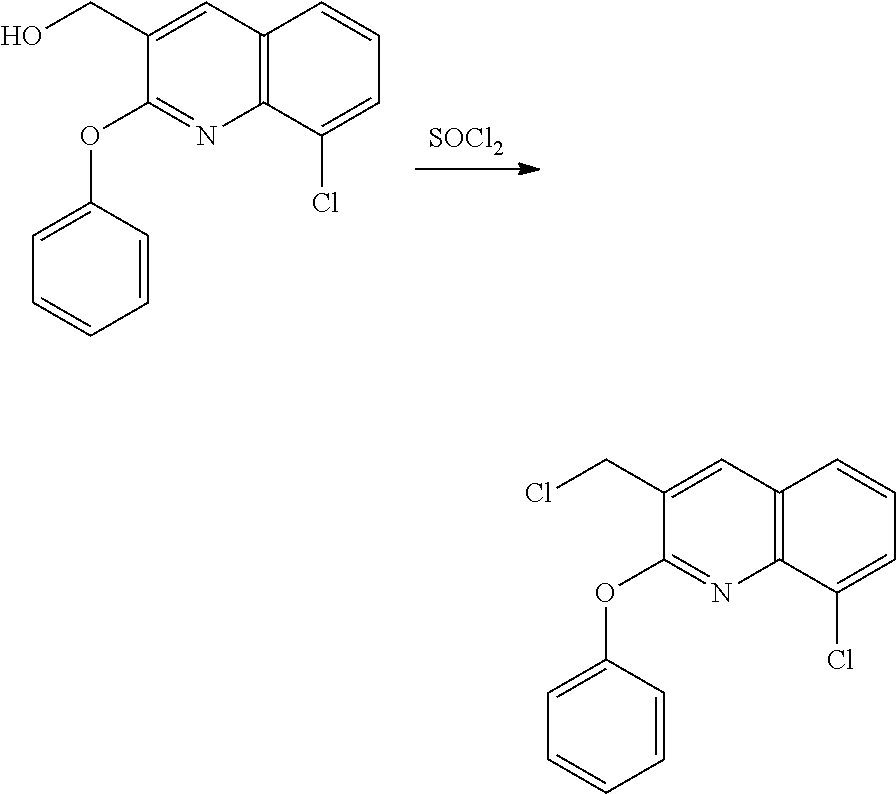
C1(CCl)=CC2=C(C(Cl)=CC=C2)N=C1OC1=CC=CC=C1.C1(CO)=CC2=C(C(Cl)=CC=C2)N=C1OC1=CC=CC=C1.[SOCl2]
